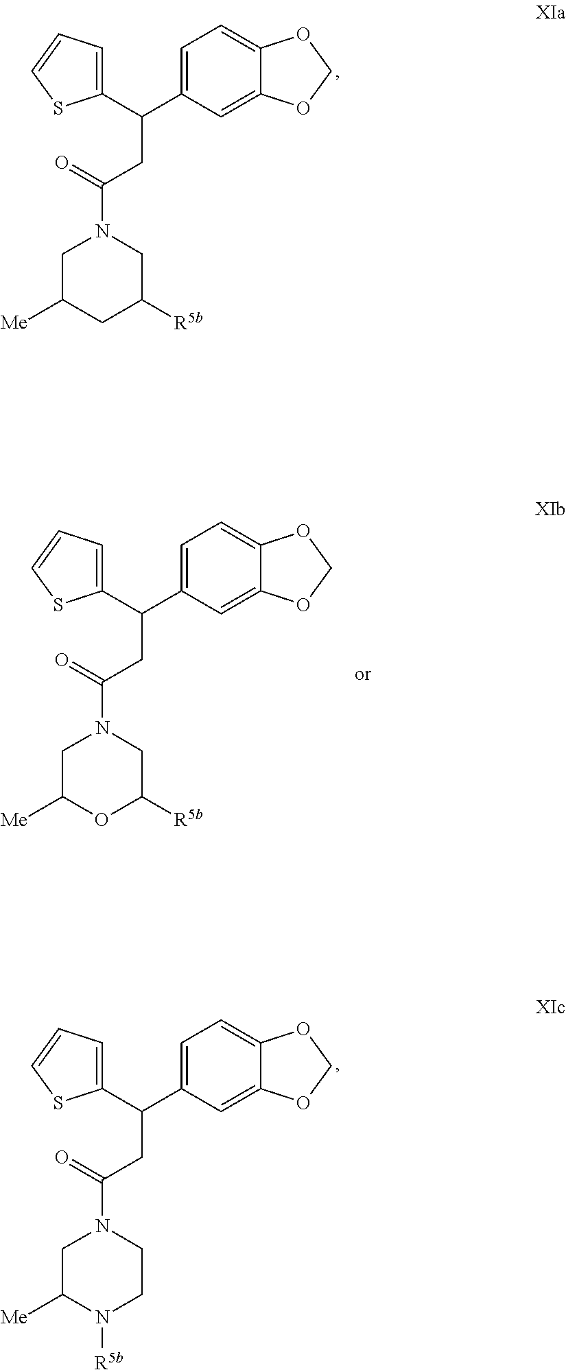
C(CC(=O)N1CC([Me])CC([R5b])C1)(C1=CC=C2C(=C1)OCO2)C1=CC=CS1.C(CC(=O)N1CC([Me])N([R5b])CC1)(C1=CC=C2C(=C1)OCO2)C1=CC=CS1.C(CC(=O)N1CC([Me])OC([R5b])C1)(C1=CC=C2C(=C1)OCO2)C1=CC=CS1
